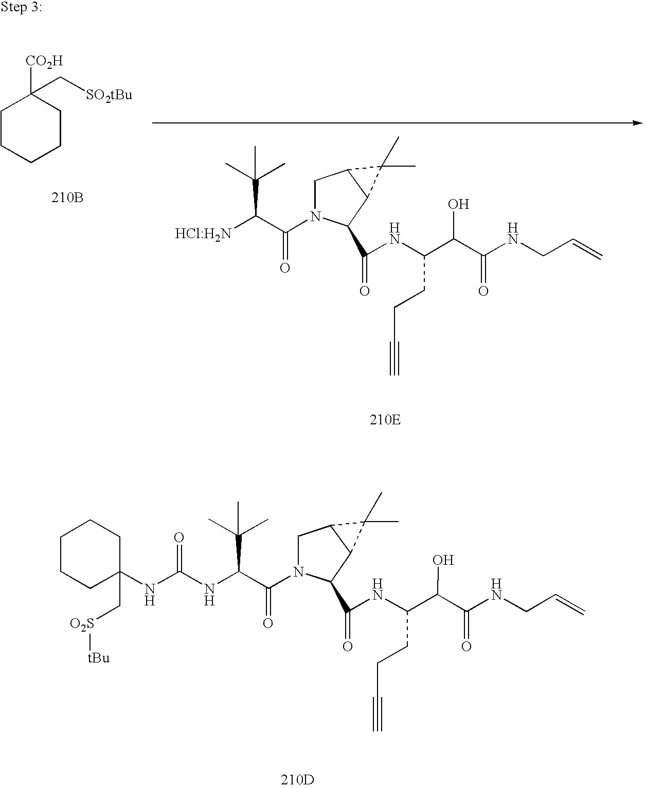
N(C(C(N1CC2C(C1C(NC(C(C(NCC=C)=O)O)CCC#C)=O)C2(C)C)=O)C(C)(C)C)C(NC1(C[O2S][tBu])CCCCC1)=O.[210D].[SO2tBu]CC1([CO2H])CCCCC1.[210B].[HCl:H2N]C(C(N1CC2C(C1C(NC(C(C(NCC=C)=O)O)CCC#C)=O)C2(C)C)=O)C(C)(C)C
